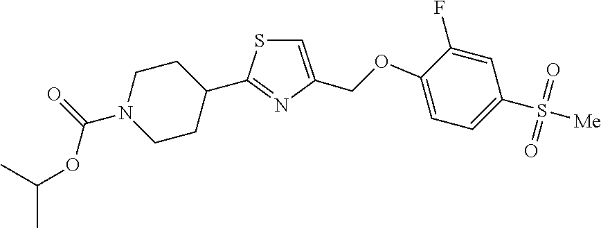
C1CN(C(=O)OC(C)C)CCC1C1=NC(COC2=CC=C(S([Me])(=O)=O)C=C2F)=CS1
